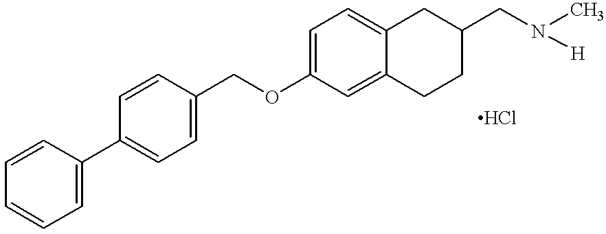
C1=CC(C2=CC=C(COC3=CC=C4C(=C3)CCC(CN(C)[H])C4)C=C2)=CC=C1
